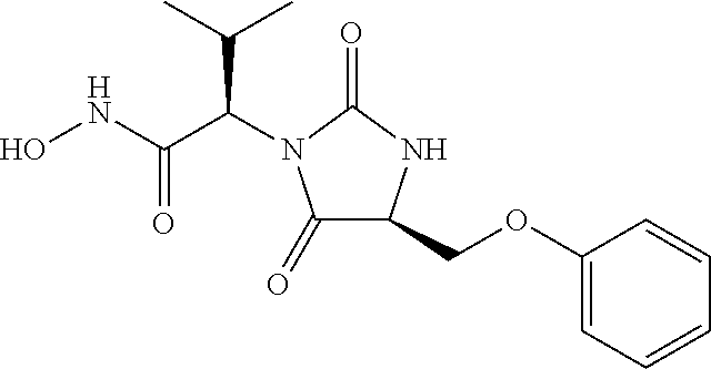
C1(=O)C(COC2=CC=CC=C2)NC(=O)N1C(C(NO)=O)C(C)C
